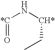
[*C](N[CH*]CC)=O
